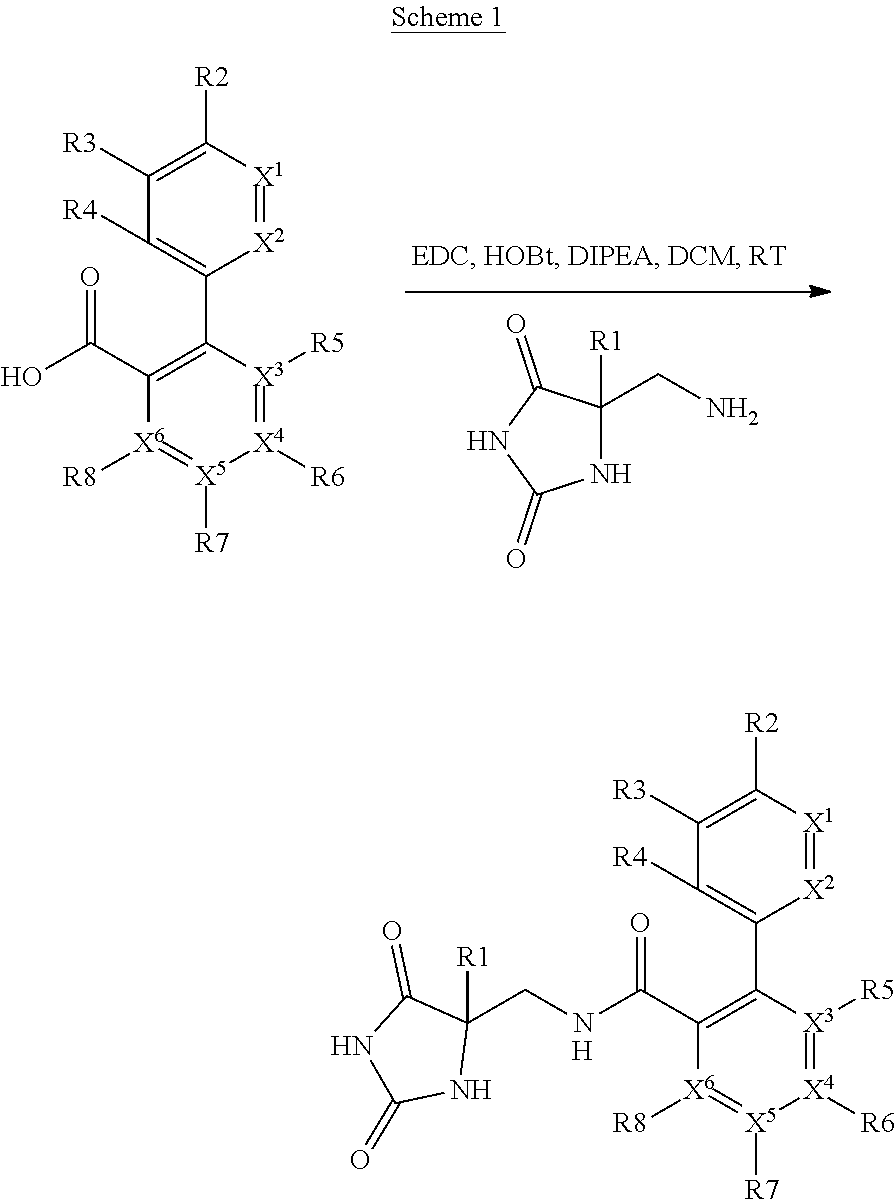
N1C([R1])(CN)C(=O)NC1=O.C1([R4])=C(C2=C(C(O)=O)[X6]([R8])=[X5]([R7])[X4]([R6])=[X3]2[R5])[X2]=[X1]C([R2])=C1[R3].C1([R4])=C(C2=C(C(NCC3([R1])C(=O)NC(=O)N3)=O)[X6]([R8])=[X5]([R7])[X4]([R6])=[X3]2[R5])[X2]=[X1]C([R2])=C1[R3].[H]
